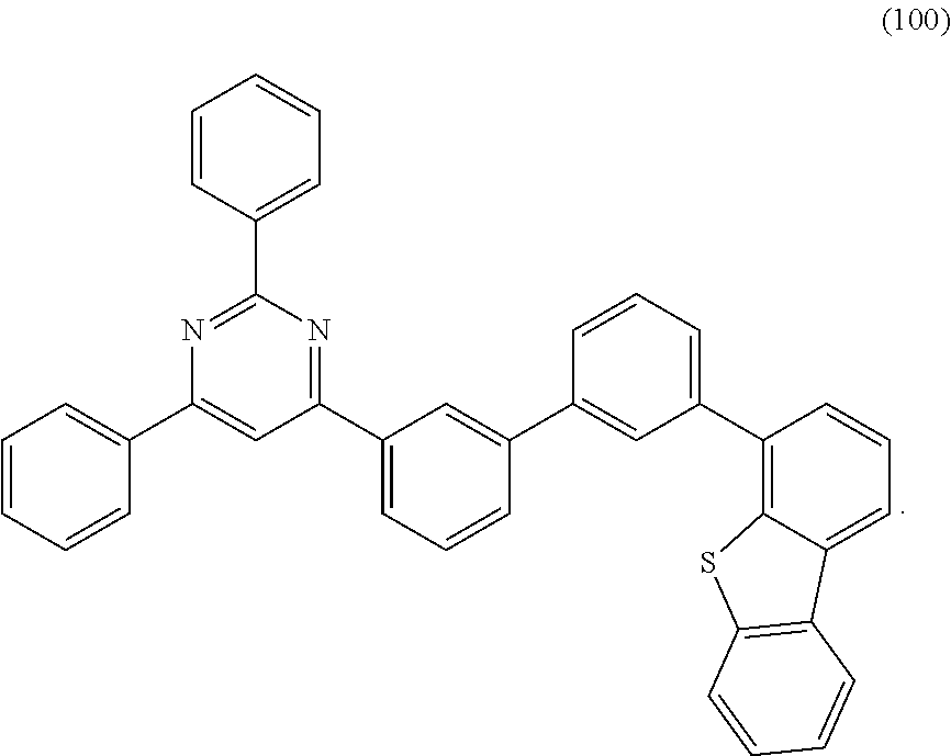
C1=C(C2=NC(C3=CC=CC=C3)=NC(C3=CC=CC=C3)=C2)C=C(C2=CC(C3=C4C(=CC=C3)C3=C(S4)C=CC=C3)=CC=C2)C=C1
